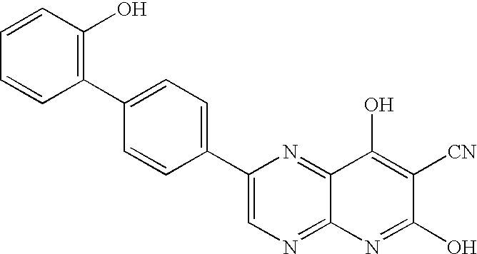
C1=CC(O)=C(C2=CC=C(C3=CN=C4C(=N3)C(O)=C([CN])C(O)=N4)C=C2)C=C1
